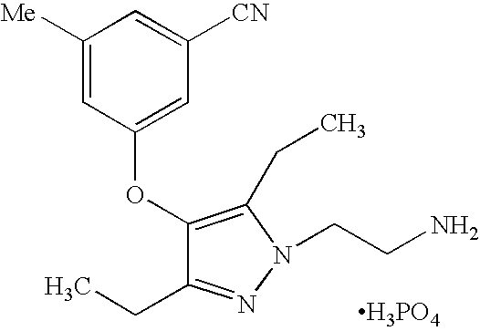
C1(OC2=CC([CN])=CC([Me])=C2)=C(CC)N(CCN)N=C1CC.[H3PO4]
